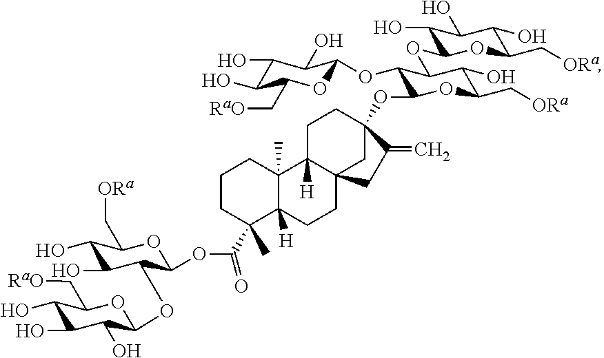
C12(C)C([H])(CCC34C1([H])CCC(OC1C(OC5OC(C[RaO])C(O)C(O)C5O)C(OC5C(O)C(O)C(O)C(C[ORa])O5)C(O)C(C[ORa])O1)(C3)C(=C)C4)C(C(OC1OC(C[ORa])C(O)C(O)C1OC1OC(C[RaO])C(O)C(O)C1O)=O)(C)CCC2
